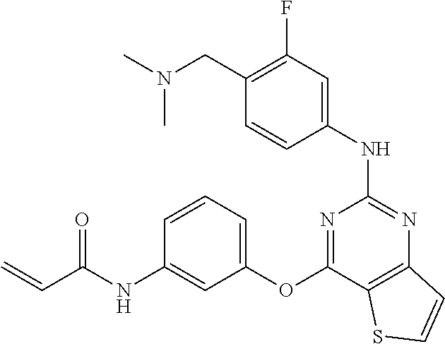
C1=CC(NC2=NC3=C(C(OC4=CC=CC(NC(C=C)=O)=C4)=N2)SC=C3)=CC(F)=C1CN(C)C
